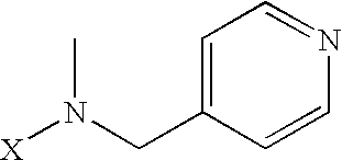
[X]N(CC1=CC=NC=C1)C
